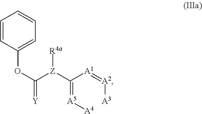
O(C([Z](C(=[A5][A4])[A1]=[A2][A3])[R4a])=[Y])C1=CC=CC=C1
